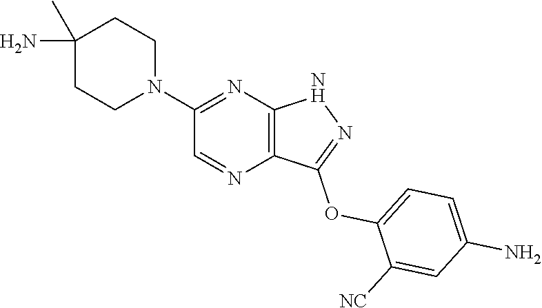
C1(N2CCC(C)(N)CC2)=NC2=C(N=C1)C(OC1=CC=C(N)C=C1[NC])=NN2
